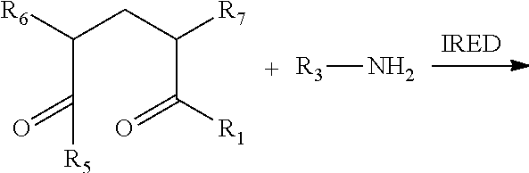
C(CC([R7])C([R1])=O)([R6])C(=O)[R5].[R3]N
